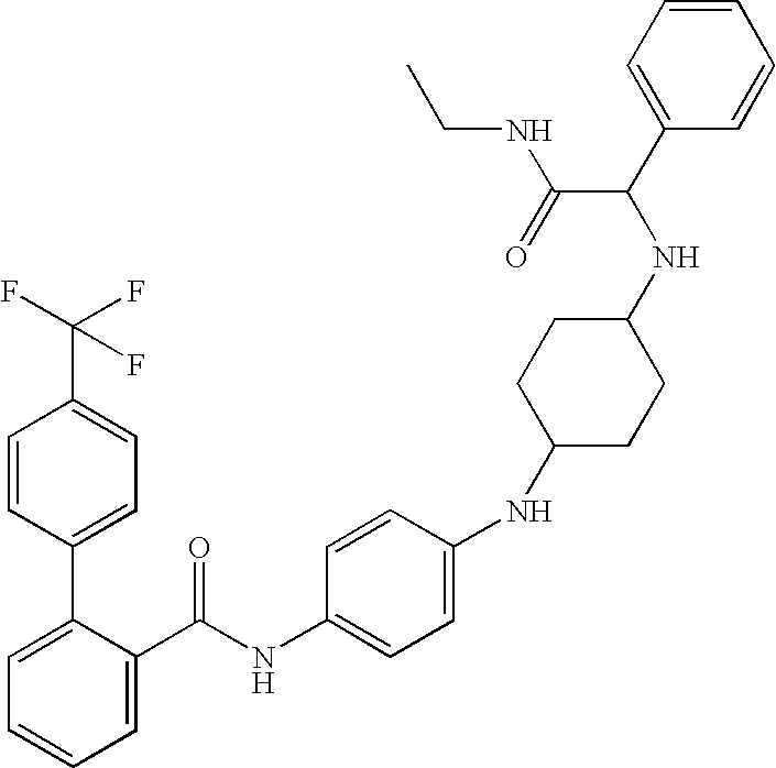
C1=C(C(NC2=CC=C(NC3CCC(NC(C4=CC=CC=C4)C(=O)NCC)CC3)C=C2)=O)C(C2=CC=C(C(F)(F)F)C=C2)=CC=C1
